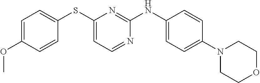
C1=C(OC)C=CC(SC2=CC=NC(NC3=CC=C(N4CCOCC4)C=C3)=N2)=C1
